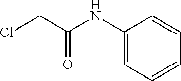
C1(NC(CCl)=O)=CC=CC=C1
